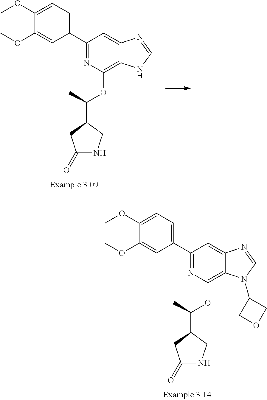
C1=C(OC)C(OC)=CC(C2=NC(OC(C3CC(=O)NC3)C)=C3C(=C2)N=CN3)=C1.C1=C(OC)C(OC)=CC(C2=NC(OC(C3CC(=O)NC3)C)=C3C(=C2)N=CN3C2COC2)=C1
